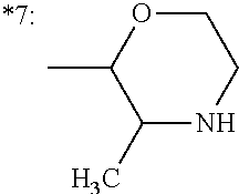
C1(C)NCCOC1C
